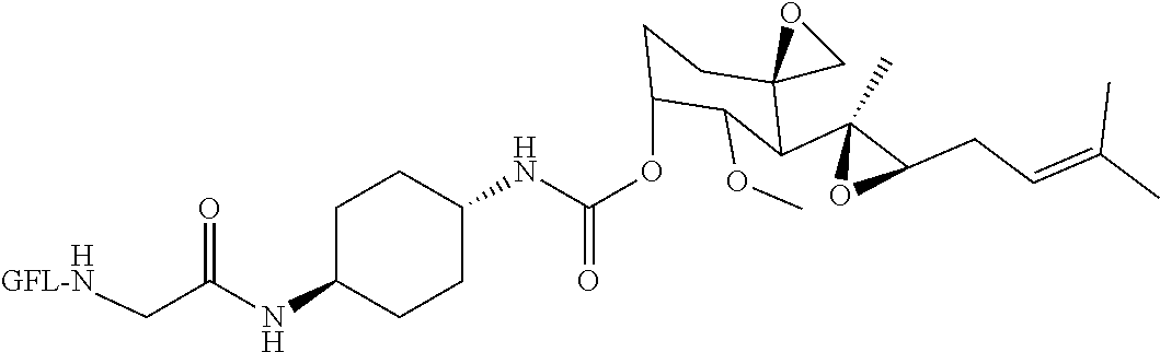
C1(NC(OC2CCC3(C(C4(C)OC4CC=C(C)C)C2OC)CO3)=O)CCC(NC(=O)C[HGFL-N])CC1
